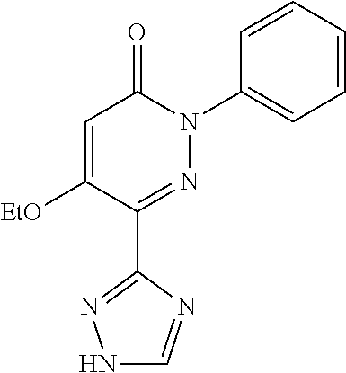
C1(C2=NN(C3=CC=CC=C3)C(=O)C=C2[EtO])=NNC=N1
